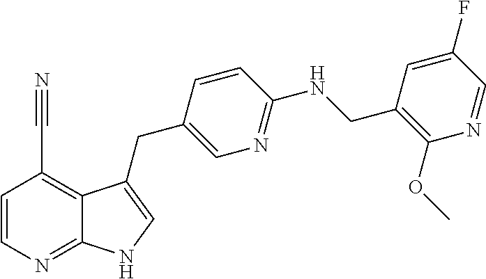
C1=CN=C2C(=C1C#N)C(CC1=CN=C(NCC3=C(OC)N=CC(F)=C3)C=C1)=CN2
